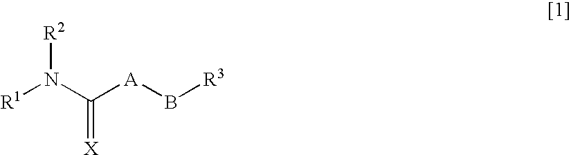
[R3]B[A]C(=[X])N([R1])[R2]
